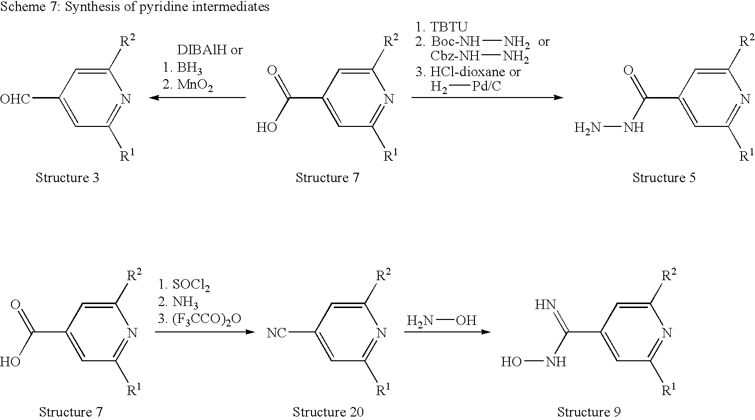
C1([R2])=CC(C(O)=O)=CC([R1])=N1.C1([R2])=CC([NC])=CC([R1])=N1.NO.C1([R2])=CC(C(NO)=N)=CC([R1])=N1.C1([R2])=CC([OHC])=CC([R1])=N1.C1([R2])=CC(C(O)=O)=CC([R1])=N1.C1([R2])=CC(C(NN)=O)=CC([R1])=N1.[Boc-NH]N.[H2][Pd/C].[Cbz-NH]N
